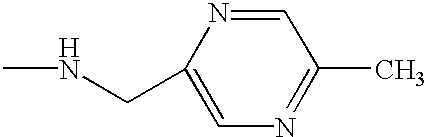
C1=C(CNC)N=CC(C)=N1
